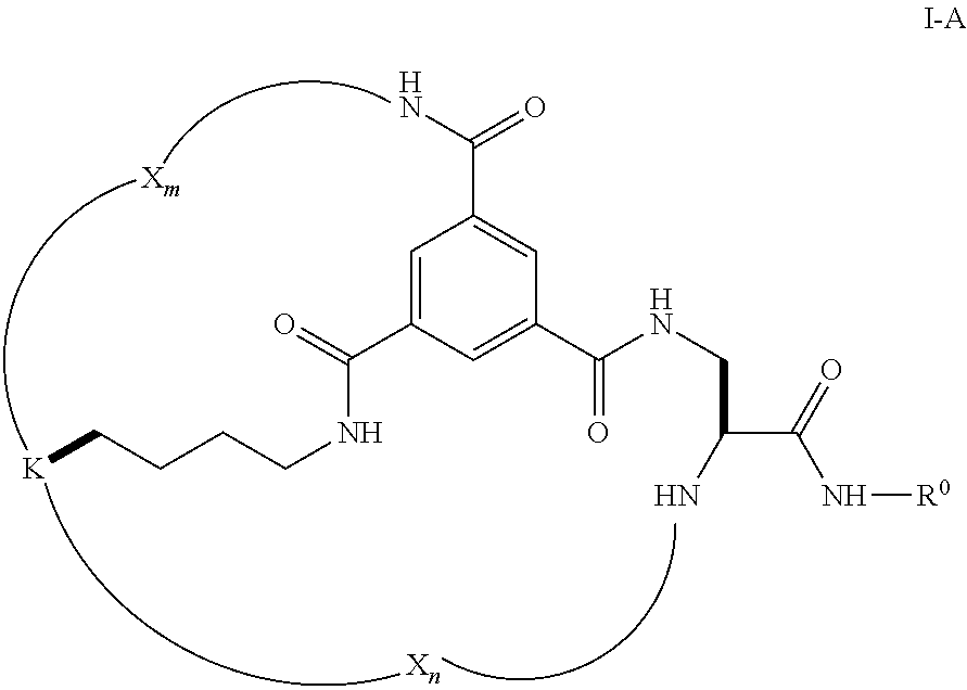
C1=C(C(=O)NCCCC[K])C=C(C(NCC(C(N[R0])=O)N)=O)C=C1C(N)=O
